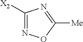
N1=C([X2])N=C([Me])O1
